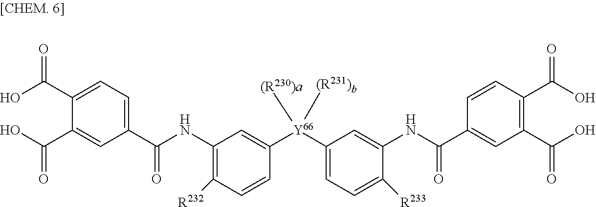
C1(C(NC2=C([R232])C=CC([Y66](C3=CC=C([R233])C(NC(C4=CC(C(O)=O)=C(C(O)=O)C=C4)=O)=C3)([(R230)a])[(R231)b])=C2)=O)=CC=C(C(O)=O)C(C(O)=O)=C1
